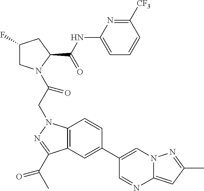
C1(F)CN(C(CN2C3=C(C(C(C)=O)=N2)C=C(C2=CN4C(=CC(C)=N4)N=C2)C=C3)=O)C(C(NC2=CC=CC([CF3])=N2)=O)C1
